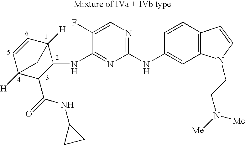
C1=CC2([H])C(NC3=NC(NC4=CC5=C(C=C4)C=CN5CCN([Me])[Me])=NC=C3F)C(C(=O)NC3CC3)C1([H])C2
